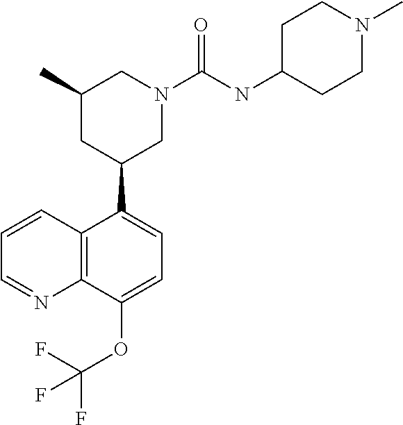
C12=C(C(OC(F)(F)F)=CC=C1C1CN(C(NC3CCN(C)CC3)=O)CC(C)C1)N=CC=C2
